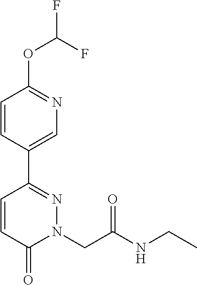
C1=CC(C2=NN(CC(NCC)=O)C(=O)C=C2)=CN=C1OC(F)F
